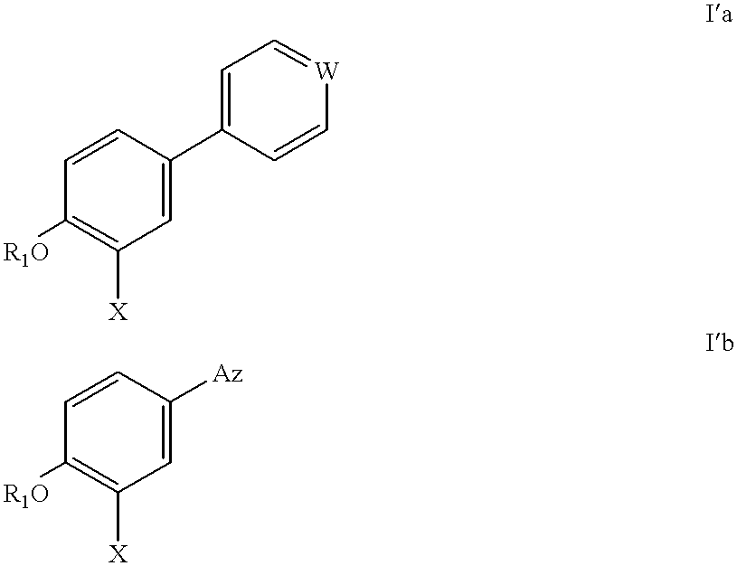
C1=C(C2=CC=[W]C=C2)C=CC([R1O])=C1[X].C1=C([Az])C=CC([R1O])=C1[X]
